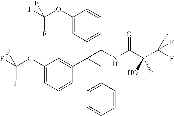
C1(OC(F)(F)F)=CC(C(CC2=CC=CC=C2)(C2=CC(OC(F)(F)F)=CC=C2)CNC(C(C(F)(F)F)(O)C)=O)=CC=C1
